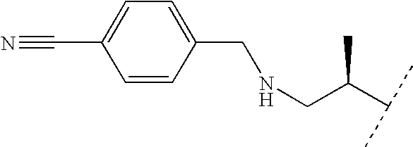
C1=CC(CNCC(C(C)C)C)=CC=C1C#N
